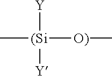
C[(Si]([O)]C)([Y])[Y]
